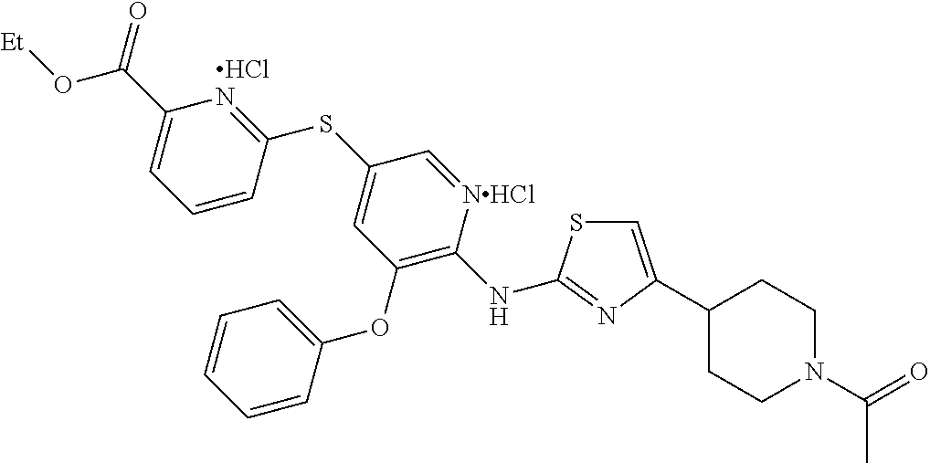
C1=C(C2CCN(C(=O)C)CC2)N=C(NC2=C(OC3=CC=CC=C3)C=C(SC3=NC(C(O[Et])=O)=CC=C3)C=[NHCl]2)S1.Cl
